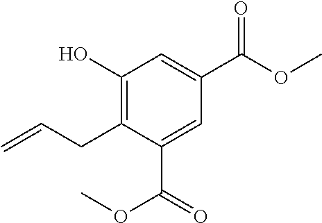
OC1=C(CC=C)C(C(=O)OC)=CC(C(=O)OC)=C1
